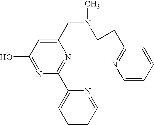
C1=CC=NC(C2=NC(CN(C)CCC3=NC=CC=C3)=CC(O)=N2)=C1
